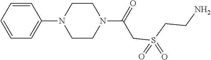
C1=CC=CC=C1N1CCN(C(=O)CS(=O)(CCN)=O)CC1
